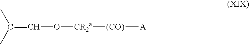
C(=CO[CR2a][(CO)][A])(C)C
